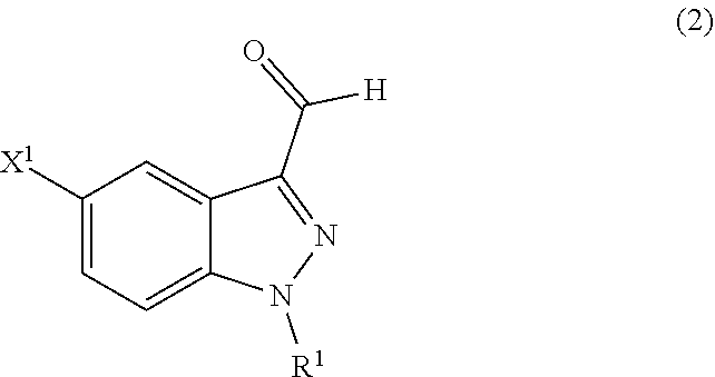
C1([X1])=CC=C2C(=C1)C(C(=O)[H])=NN2[R1]
